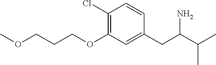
COCCCOC1=C(Cl)C=CC(CC(C(C)C)N)=C1
